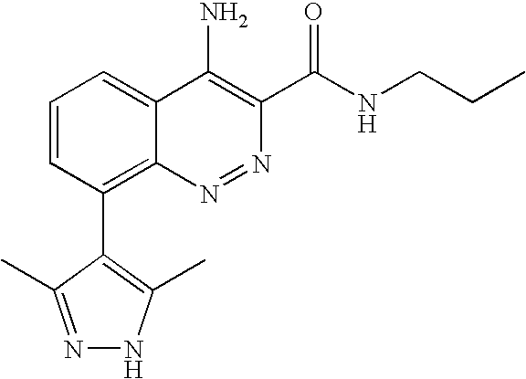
C1=CC(C2=C(C)NN=C2C)=C2C(=C1)C(N)=C(C(NCCC)=O)N=N2
